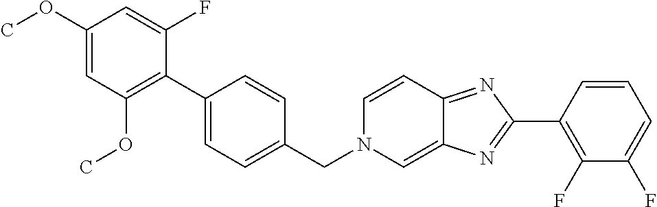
C1(C2=NC3=CN(CC4=CC=C(C5=C(OC)C=C(OC)C=C5F)C=C4)C=CC3=N2)=C(F)C(F)=CC=C1
